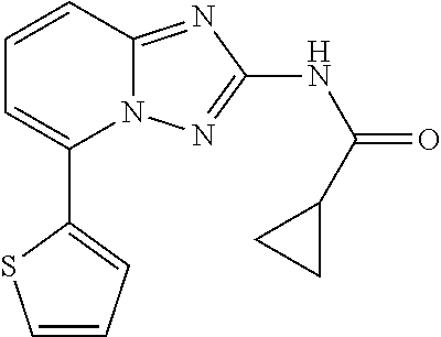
C1(C2=CC=CS2)=CC=CC2=NC(NC(=O)C3CC3)=NN12
